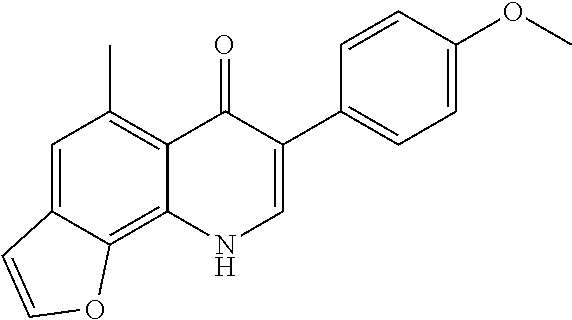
C1=C2C(=C3C(=C1C)C(=O)C(C1=CC=C(OC)C=C1)=CN3)OC=C2
